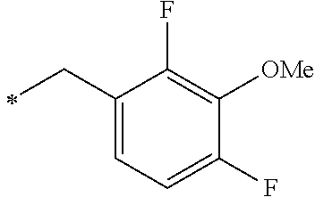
C1(CC)=CC=C(F)C([OMe])=C1F
